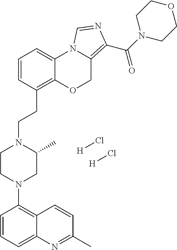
[H]Cl.[H]Cl.C1=CC=C2C(=C1N1CC(C)N(CCC3=C4C(=CC=C3)N3C(=C(C(N5CCOCC5)=O)N=C3)CO4)CC1)C=CC(C)=N2
